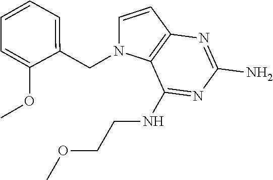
C1=CC2=C(N1CC1=CC=CC=C1OC)C(NCCOC)=NC(N)=N2
